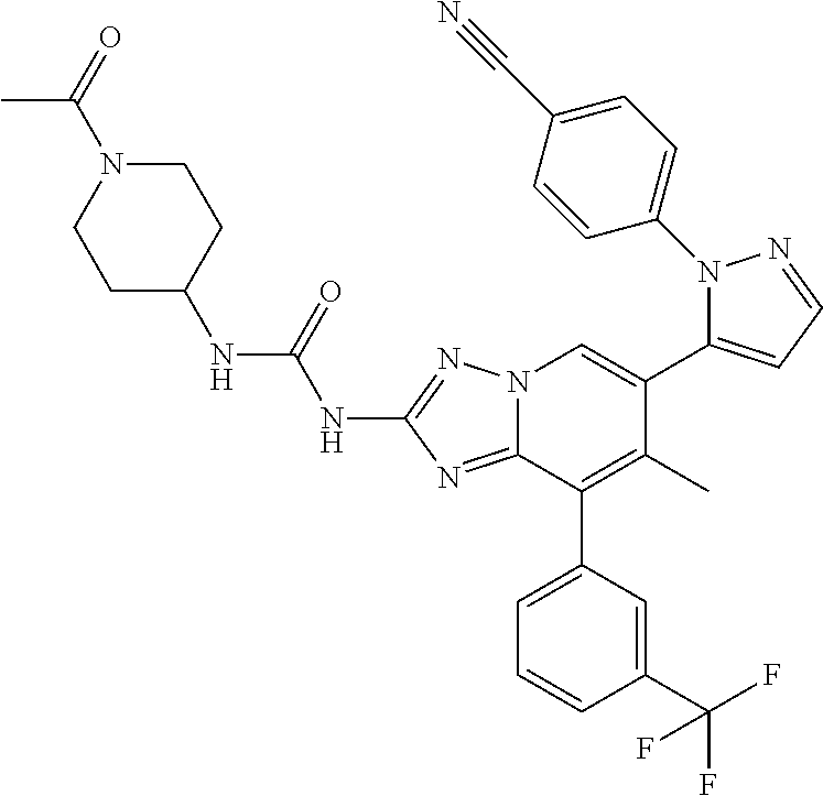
N12C(=NC(NC(NC3CCN(C(C)=O)CC3)=O)=N1)C(C1=CC=CC(C(F)(F)F)=C1)=C(C)C(C1=CC=NN1C1=CC=C(C#N)C=C1)=C2
